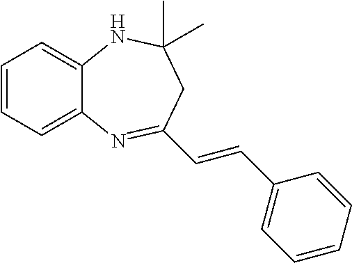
C12=CC=CC=C1N=C(C=CC1=CC=CC=C1)CC(C)(C)N2
